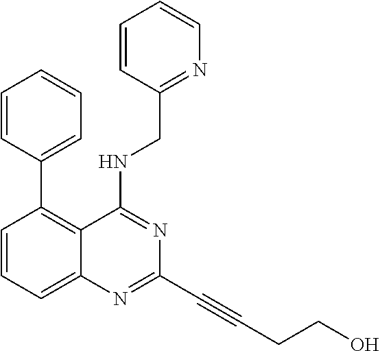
C1=CC(CNC2=NC(C#CCCO)=NC3=CC=CC(C4=CC=CC=C4)=C23)=NC=C1
